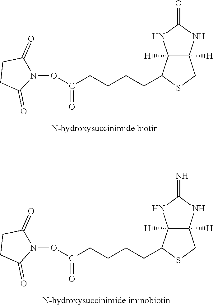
C12([H])C([H])(NC(=N)N1)CSC2CCCCC(ON1C(=O)CCC1=O)=O.C12([H])C([H])(NC(=O)N1)CSC2CCCCC(ON1C(=O)CCC1=O)=O
